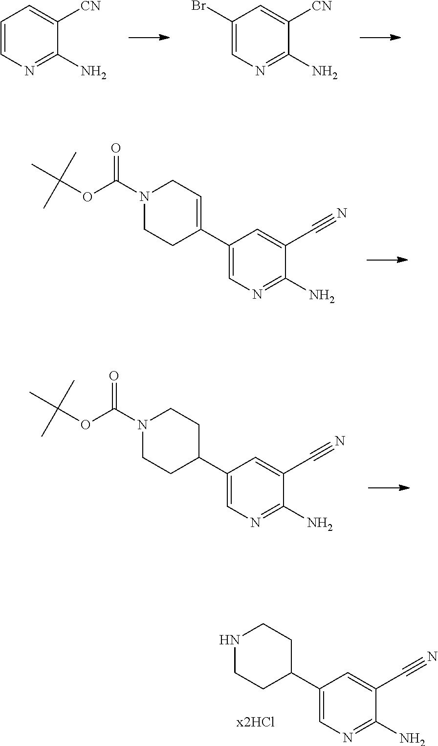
C1=CN=C(N)C([CN])=C1.C1(Br)=CN=C(N)C([CN])=C1.C1(C2=CCN(C(OC(C)(C)C)=O)CC2)=CN=C(N)C(C#N)=C1.C1(C2CCN(C(OC(C)(C)C)=O)CC2)=CN=C(N)C(C#N)=C1.C1(C2CCNCC2)=CN=C(N)C(C#N)=C1
